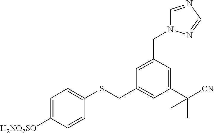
S(C1=CC=C([H2NO2SO])C=C1)CC1=CC(C([CN])(C)C)=CC(CN2C=NC=N2)=C1
